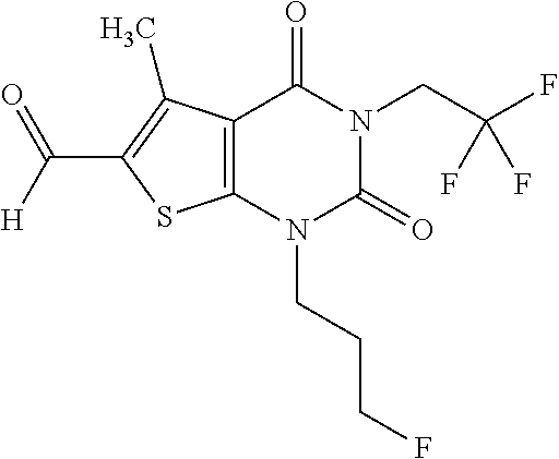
C12=C(N(CCCF)C(=O)N(CC(F)(F)F)C1=O)SC(C([H])=O)=C2C
